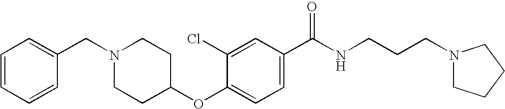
C1(CN2CCC(OC3=CC=C(C(NCCCN4CCCC4)=O)C=C3Cl)CC2)=CC=CC=C1
